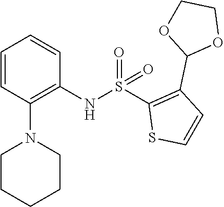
C1=CC(N2CCCCC2)=C(NS(C2=C(C3OCCO3)C=CS2)(=O)=O)C=C1
